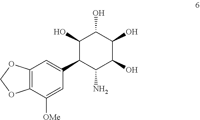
C12=C(C([OMe])=CC(C3C(N)C(O)C(O)C(O)C3O)=C1)OCO2
